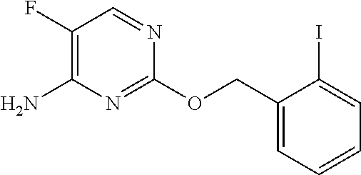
C1(F)=C(N)N=C(OCC2=CC=CC=C2I)N=C1
